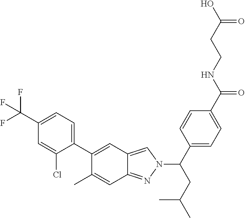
OC(CCNC(=O)C1=CC=C(C(N2C=C3C(=N2)C=C(C)C(C2=CC=C(C(F)(F)F)C=C2Cl)=C3)CC(C)C)C=C1)=O
